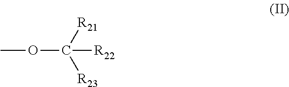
COC([R23])([R21])[R22]
